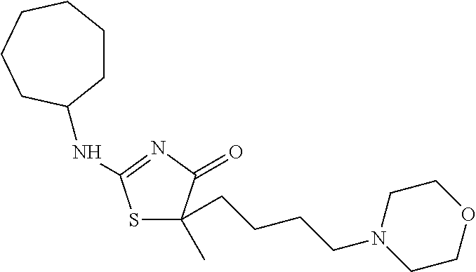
S1C(CCCCN2CCOCC2)(C)C(=O)N=C1NC1CCCCCC1
